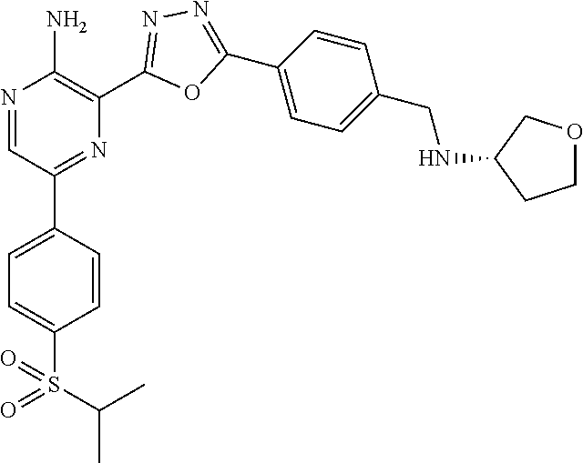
N1=CC(C2=CC=C(S(=O)(C(C)C)=O)C=C2)=NC(C2=NN=C(C3=CC=C(CNC4CCOC4)C=C3)O2)=C1N
